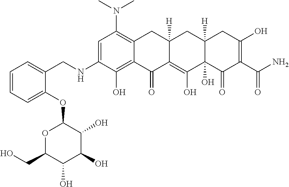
C1=C(NCC2=CC=CC=C2OC2OC(CO)C(O)C(O)C2O)C(O)=C2C(=C1N(C)C)CC1([H])C(=C(O)C3(O)C([H])(C1)CC(O)=C(C(N)=O)C3=O)C2=O
